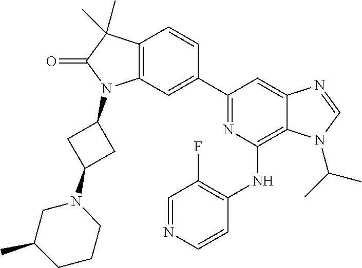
C12=C(C=C(C3=NC(NC4=C(F)C=NC=C4)=C4C(=C3)N=CN4C(C)C)C=C1)N(C1CC(N3CC(C)CCC3)C1)C(=O)C2(C)C
